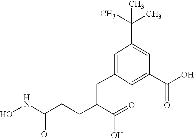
C(CCC(C(=O)O)CC1=CC(C(C)(C)C)=CC(C(O)=O)=C1)(NO)=O
